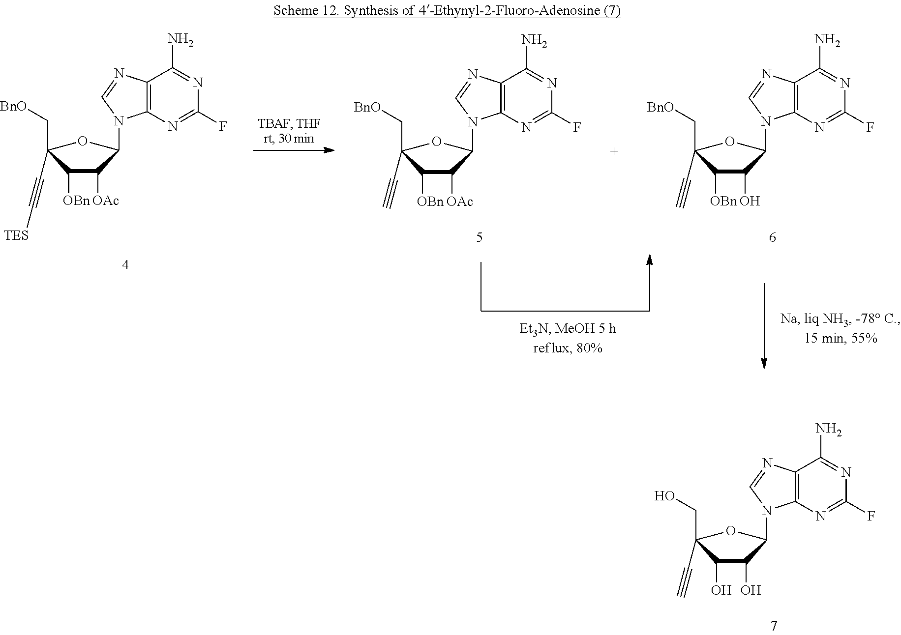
C1(O)C(O)C(N2C3=C(N=C2)C(N)=NC(F)=N3)OC1(CO)C#C.C1([OBn])C([OAc])C(N2C3=C(N=C2)C(N)=NC(F)=N3)OC1(C[BnO])C#C.C1([OBn])C(O)C(N2C3=C(N=C2)C(N)=NC(F)=N3)OC1(C[BnO])C#C.C1([OBn])C([OAc])C(N2C3=C(N=C2)C(N)=NC(F)=N3)OC1(C[BnO])C#C[TES]
